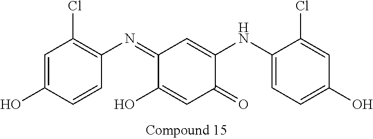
C1=C(O)C=CC(N=C2C(O)=CC(=O)C(NC3=CC=C(O)C=C3Cl)=C2)=C1Cl
